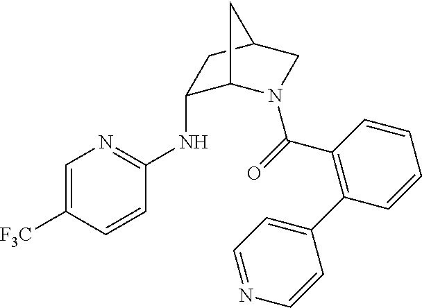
C1=C([F3C])C=CC(NC2C3N(C(=O)C4=C(C5=CC=NC=C5)C=CC=C4)CC(C2)C3)=N1
